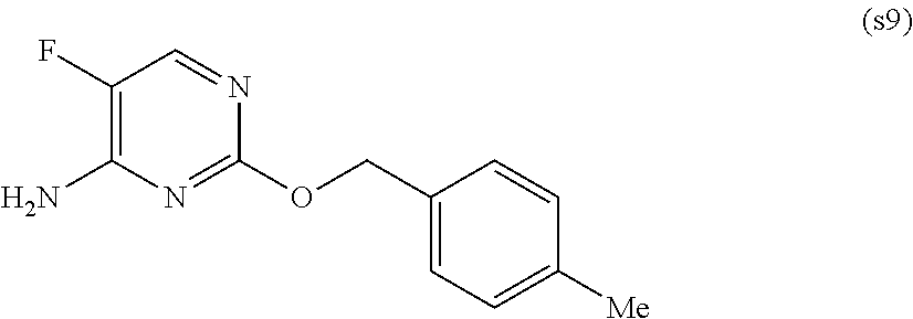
C1(F)=C(N)N=C(OCC2=CC=C([Me])C=C2)N=C1
